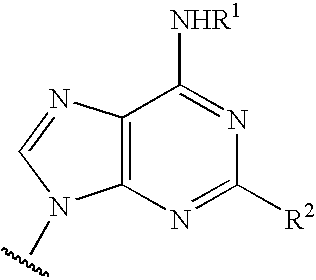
C12=C(N=C([R2])N=C1[NHR1])N(C)C=N2
